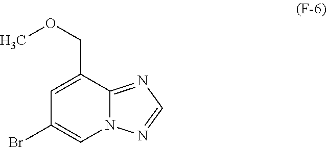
N12C(=NC=N1)C(COC)=CC(Br)=C2
